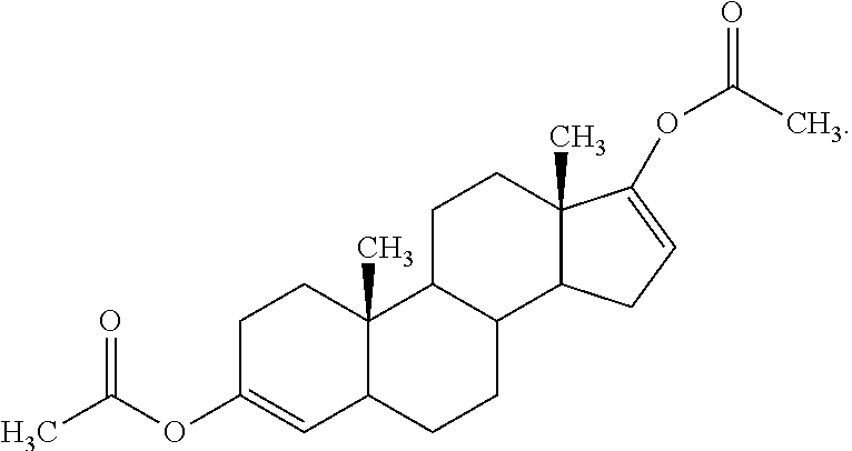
C12C(C)(CCC3C1CCC1C3(C)CCC(OC(C)=O)=C1)C(OC(=O)C)=CC2
